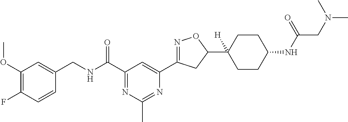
C1=CC(F)=C(OC)C=C1CNC(C1=NC(C)=NC(C2=NOC(C3([H])CCC(NC(CN(C)C)=O)CC3)C2)=C1)=O
